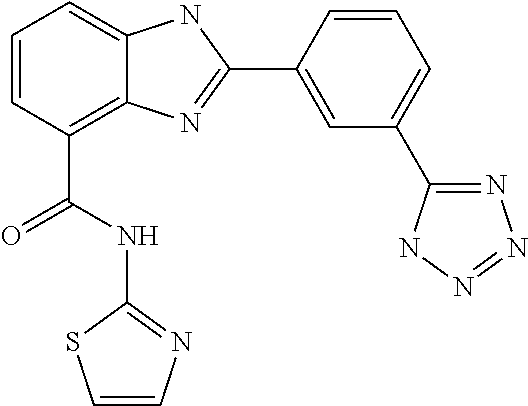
C1=CC(C(NC2=NC=CS2)=O)=C2C(=C1)NC(C1=CC(C3=NN=NN3)=CC=C1)=N2
